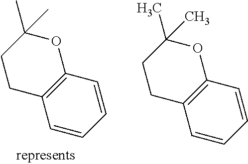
C12=C(C=CC=C1)OC(C)(C)CC2.C12=C(C=CC=C1)OC(C)(C)CC2
